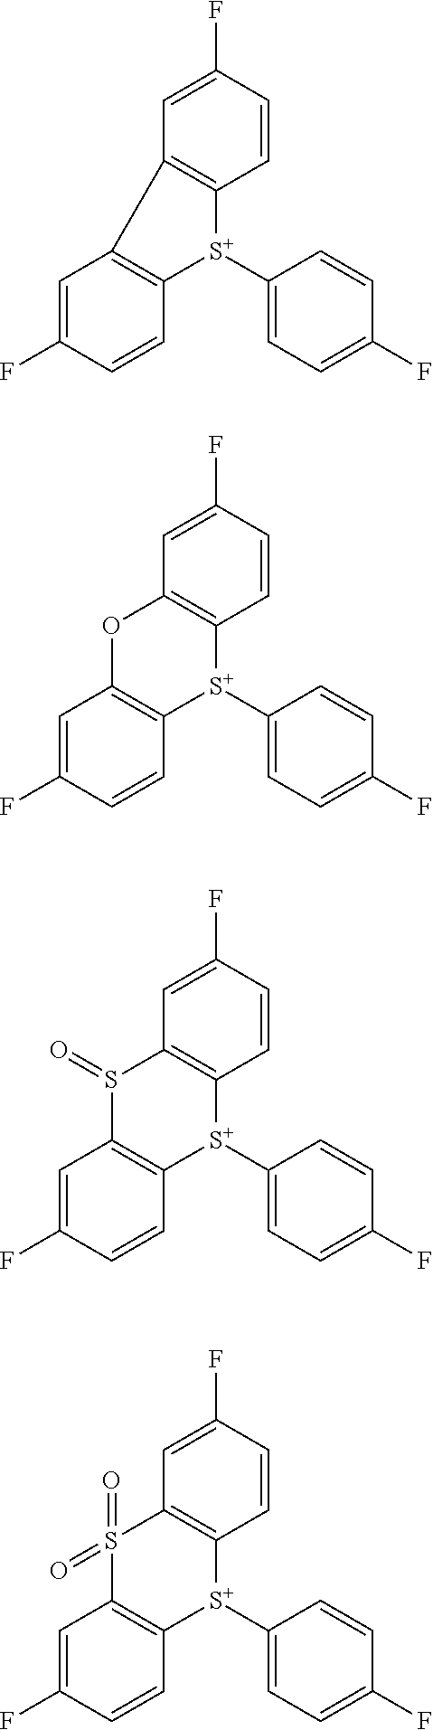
C1=CC(F)=CC2=C1[S+](C1=CC=C(F)C=C1)C1=C2C=C(F)C=C1.C1=CC(F)=CC2=C1[S+](C1=CC=C(F)C=C1)C1=C(C=C(F)C=C1)O2.C1=CC(F)=CC2=C1[S+](C1=CC=C(F)C=C1)C1=C(C=C(F)C=C1)S2=O.C1=CC(F)=CC2=C1[S+](C1=CC=C(F)C=C1)C1=C(C=C(F)C=C1)S2(=O)=O
